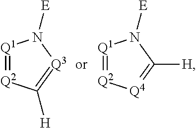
[Q1]1=[Q2]C([H])=[Q3]N1[E].[Q1]1=[Q2][Q4]=C([H])N1[E]
